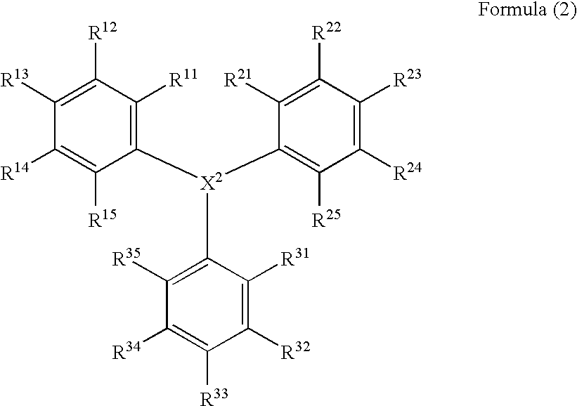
C1([X2](C2=C([R25])C([R24])=C([R23])C([R22])=C2[R21])C2=C([R35])C([R34])=C([R33])C([R32])=C2[R31])=C([R11])C([R12])=C([R13])C([R14])=C1[R15]
